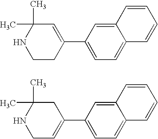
C12=CC(C3=CC(C)(C)NCC3)=CC=C1C=CC=C2.C12=CC(C3=CCNC(C)(C)C3)=CC=C1C=CC=C2
